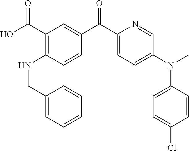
C1(C(O)=O)=C(NCC2=CC=CC=C2)C=CC(C(C2=CC=C(N(C3=CC=C(Cl)C=C3)C)C=N2)=O)=C1
